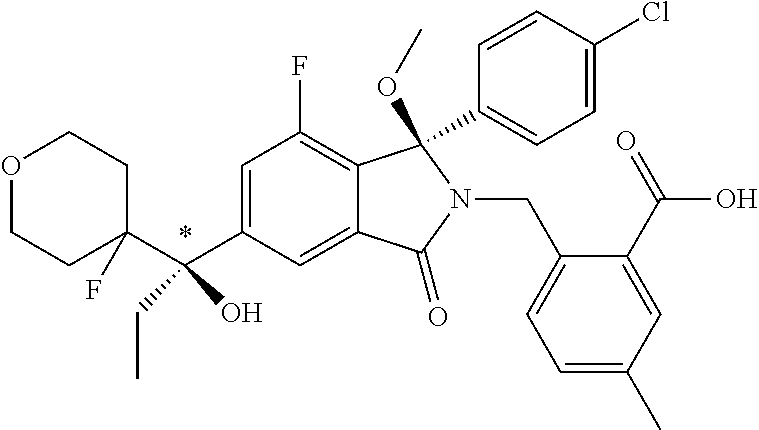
C1=C(C(C2(F)CCOCC2)(O)CC)C=C2C(=C1F)C(OC)(C1=CC=C(Cl)C=C1)N(CC1=CC=C(C)C=C1C(O)=O)C2=O
